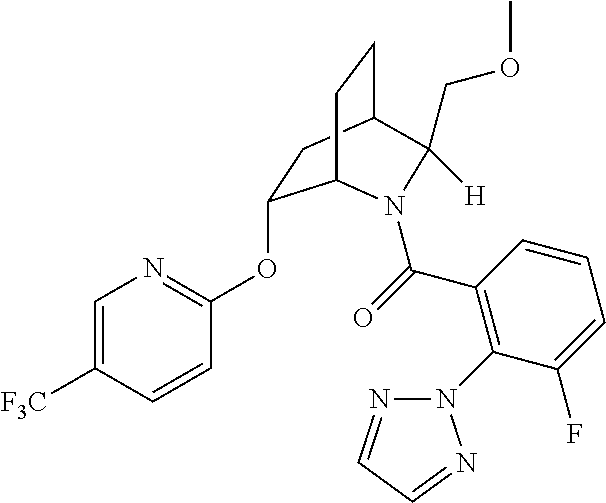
O(C1=NC=C([F3C])C=C1)C1CC2CCC1N(C(=O)C1=C(N3N=CC=N3)C(F)=CC=C1)C2([H])COC
